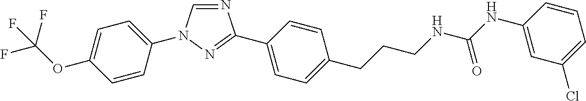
C1=C(OC(F)(F)F)C=CC(N2C=NC(C3=CC=C(CCCNC(NC4=CC(Cl)=CC=C4)=O)C=C3)=N2)=C1
